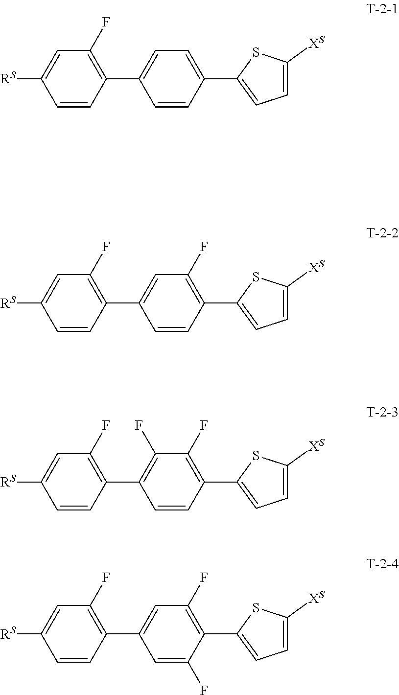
[RS]C1=CC(F)=C(C2=CC=C(C3=CC=C([XS])S3)C=C2)C=C1.[RS]C1=CC(F)=C(C2=CC(F)=C(C3=CC=C([XS])S3)C=C2)C=C1.[RS]C1=CC(F)=C(C2=C(F)C(F)=C(C3=CC=C([XS])S3)C=C2)C=C1.[RS]C1=CC(F)=C(C2=CC(F)=C(C3=CC=C([XS])S3)C(F)=C2)C=C1
